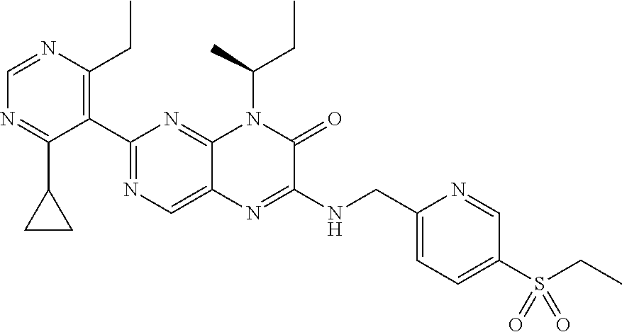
C1=NC(CC)=C(C2=NC=C3C(=N2)N(C(C)CC)C(=O)C(NCC2=CC=C(S(=O)(=O)CC)C=N2)=N3)C(C2CC2)=N1
